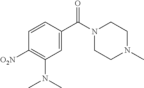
C1=C(C(N2CCN(C)CC2)=O)C=CC([O2N])=C1N(C)C
